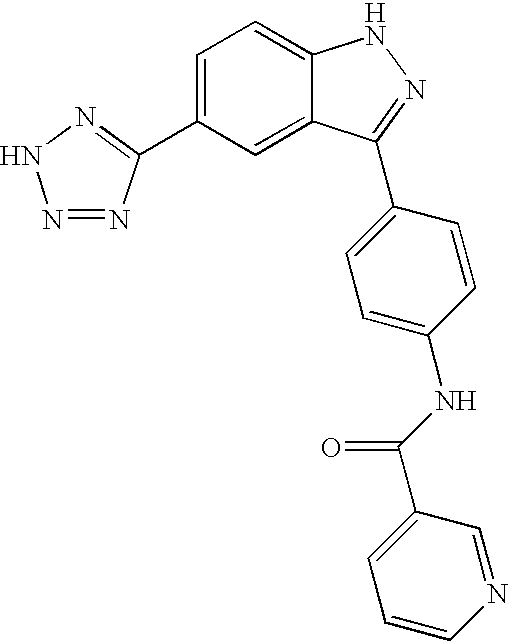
C1=C(C2=NNN=N2)C=C2C(=C1)NN=C2C1=CC=C(NC(=O)C2=CC=CN=C2)C=C1
